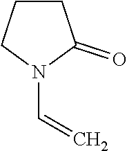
C1CCN(C=C)C1=O
